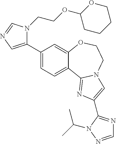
C1(C2=CN=CN2CCOC2CCCCO2)=CC=C2C(=C1)OCCN1C2=NC(C2=NC=NN2C(C)C)=C1
